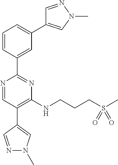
N1=CC(C2=CN(C)N=C2)=C(NCCCS(C)(=O)=O)N=C1C1=CC(C2=CN(C)N=C2)=CC=C1
